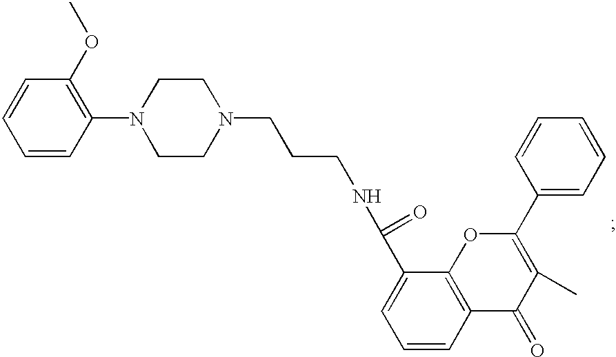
C1=CC=CC(N2CCN(CCCNC(C3=CC=CC4=C3OC(C3=CC=CC=C3)=C(C)C4=O)=O)CC2)=C1OC
